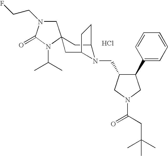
Cl.C1N(CCF)C(=O)N(C(C)C)C12CC1N(CC3C(C4=CC=CC=C4)CN(C(=O)CC(C)(C)C)C3)C(C2)CC1
